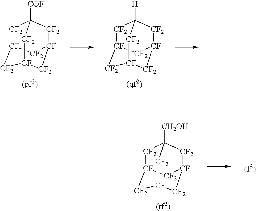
[CF2]1[CF]2[CF2][CF]3[CF2][CF]([CF2]C1([COF])[CF2]3)[CF2]2.[CF2]1[CF]2[CF2][CF]3[CF2][CF]([CF2]C1([H])[CF2]3)[CF2]2.[CF2]1[CF]2[CF2][CF]3[CF2][CF]([CF2]C1([CH2OH])[CF2]3)[CF2]2
